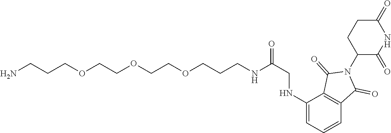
C(COCCOCCOCCCNC(CNC1=CC=CC2=C1C(=O)N(C1C(=O)NC(=O)CC1)C2=O)=O)CN
